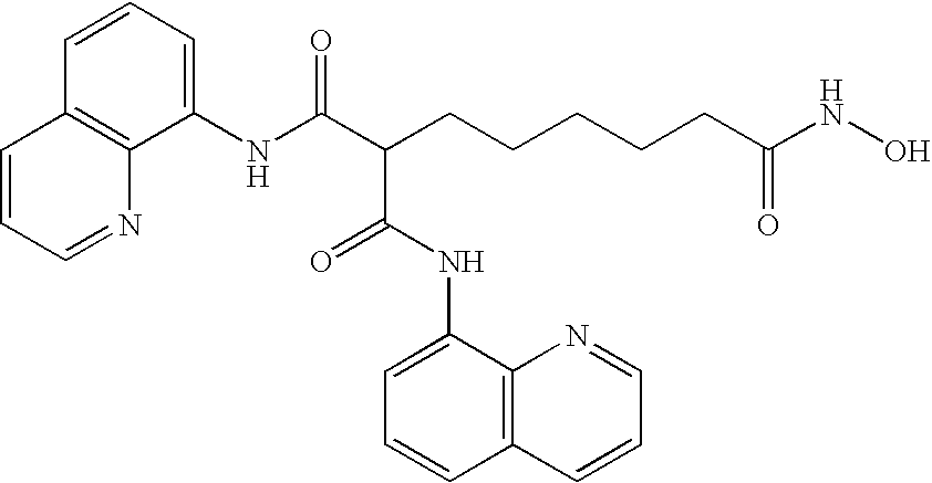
C1(NC(C(CCCCCC(NO)=O)C(NC2=CC=CC3=C2N=CC=C3)=O)=O)=CC=CC2=C1N=CC=C2
